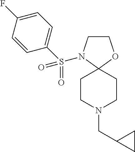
C1CN(S(C2=CC=C(F)C=C2)(=O)=O)C2(O1)CCN(CC1CC1)CC2
